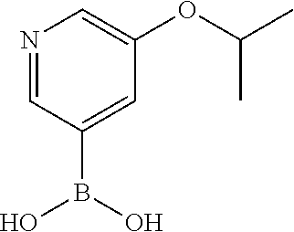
N1=CC(B(O)O)=CC(OC(C)C)=C1
